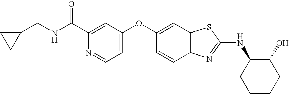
C1(C(NCC2CC2)=O)=CC(OC2=CC3=C(C=C2)N=C(NC2CCCCC2O)S3)=CC=N1
